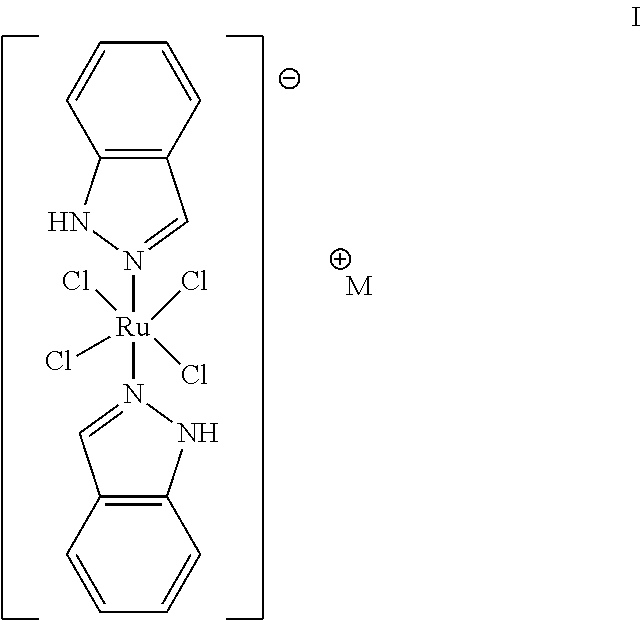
C12=C(C=CC=C1)C=N([Ru](N1=CC3=C(N1)C=CC=C3)(Cl)(Cl)(Cl)Cl)N2.[M]
